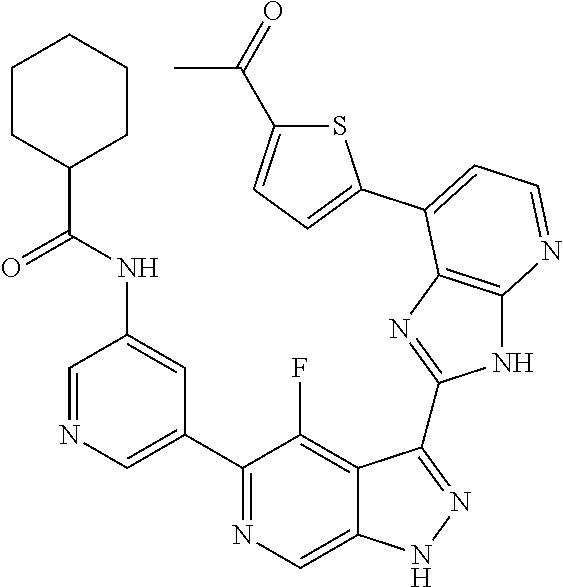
C1=NC=C(C2=NC=C3C(=C2F)C(C2=NC4=C(N2)N=CC=C4C2=CC=C(C(=O)C)S2)=NN3)C=C1NC(C1CCCCC1)=O
